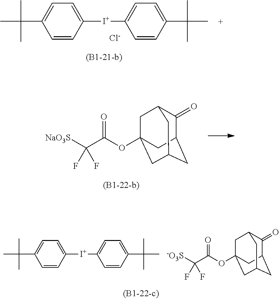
C(C1=CC=C([I+]C2=CC=C(C(C)(C)C)C=C2)C=C1)(C)(C)C.[Cl-].C1(=O)C2CC3CC(OC(C([NaO3S])(F)F)=O)(CC1C3)C2.C(C1=CC=C([I+]C2=CC=C(C(C)(C)C)C=C2)C=C1)(C)(C)C.C1(=O)C2CC3CC(OC(C([-O3S])(F)F)=O)(CC1C3)C2
